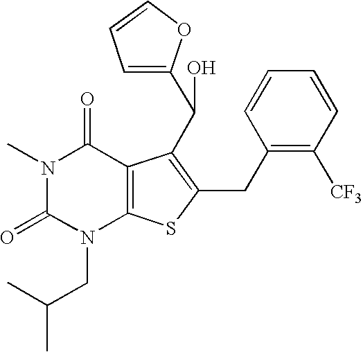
C1(CC2=C(C(O)C3=CC=CO3)C3=C(N(CC(C)C)C(=O)N(C)C3=O)S2)=C([CF3])C=CC=C1
